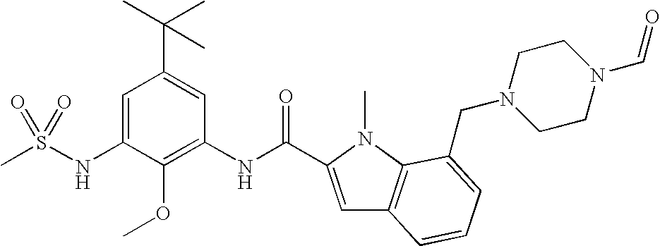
CS(NC1=CC(C(C)(C)C)=CC(NC(=O)C2=CC3=C(N2C)C(CN2CCN(C=O)CC2)=CC=C3)=C1OC)(=O)=O
